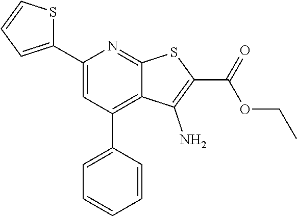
C1(C2=CC(C3=CC=CC=C3)=C3C(=N2)SC(C(=O)OCC)=C3N)=CC=CS1
